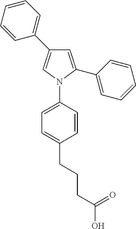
C1=CC=CC(C2=CN(C3=CC=C(CCCC(O)=O)C=C3)C(C3=CC=CC=C3)=C2)=C1
